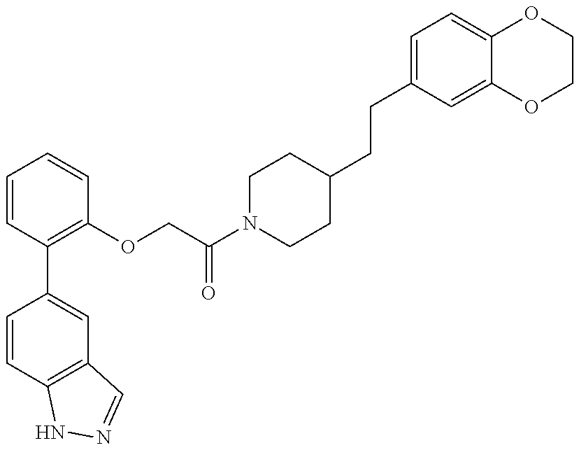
C1=CC2=C(C=C1C1=C(OCC(N3CCC(CCC4=CC=C5C(=C4)OCCO5)CC3)=O)C=CC=C1)C=NN2
